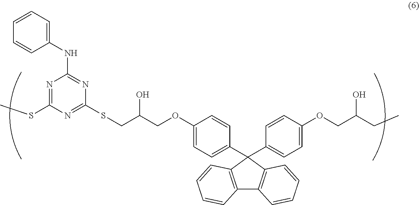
N1=C(SC)N=C(SCC(COC2=CC=C(C3(C4=CC=C(OCC(CC)O)C=C4)C4=C(C5=C3C=CC=C5)C=CC=C4)C=C2)O)N=C1NC1=CC=CC=C1
